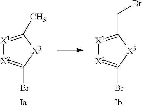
[X1]1=C(C)[X3]C(Br)=[X2]1.[X1]1=C(CBr)[X3]C(Br)=[X2]1
